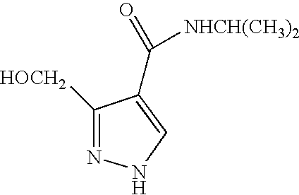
C1=C(C(=O)[NHCH(CH3)2])C([HOCH2])=NN1
